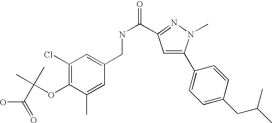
C1(Cl)=C(OC(C)(C)C(O)=O)C(C)=CC(CNC(=O)C2=NN(C)C(C3=CC=C(CC(C)C)C=C3)=C2)=C1
